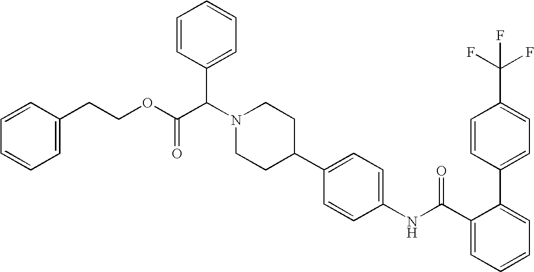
C1=C(C(F)(F)F)C=CC(C2=CC=CC=C2C(NC2=CC=C(C3CCN(C(C4=CC=CC=C4)C(=O)OCCC4=CC=CC=C4)CC3)C=C2)=O)=C1
